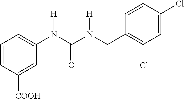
C1=CC([COOH])=CC(N(C(N([H])CC2=C(Cl)C=C(Cl)C=C2)=O)[H])=C1
